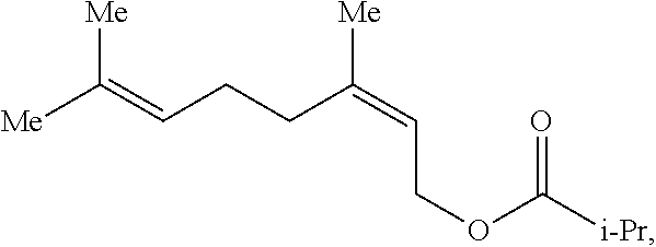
[Me]C(=CCCC(=CCOC([i-Pr])=O)[Me])[Me]
